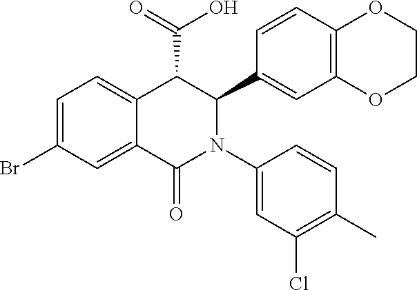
C1=C2C(=CC=C1Br)C(C(=O)O)C(C1=CC3=C(C=C1)OCCO3)N(C1=CC(Cl)=C(C)C=C1)C2=O
